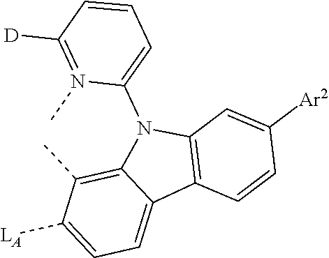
C1=C([LA])C(C)=C2C(=C1)C1=C(N2C2=CC=CC([D])=N2C)C=C([Ar2])C=C1
